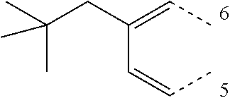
C(C)=CC(=CC)CC(C)(C)C
